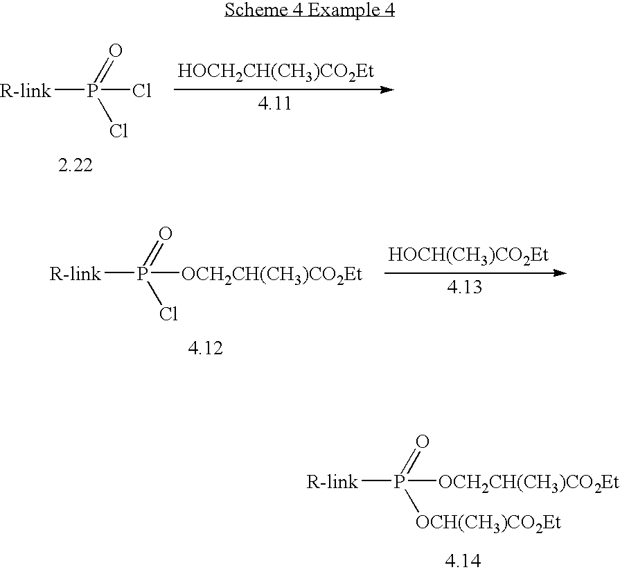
[R-link]P([OCH2CH(CH3)CO2Et])(=O)[OCH(CH3)CO2Et].[R-link]P(Cl)(=O)Cl.[HOCH2CH(CH3)CO2Et].[R-link]P([OCH2CH(CH3)CO2Et])(=O)Cl.[HOCH(CH3)CO2Et]
